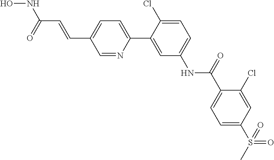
C(C1=CC=C(C2=CC(NC(C3=CC=C(S(=O)(C)=O)C=C3Cl)=O)=CC=C2Cl)N=C1)=CC(NO)=O
